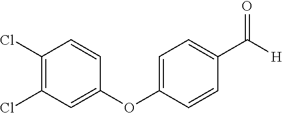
C1(Cl)=C(Cl)C=C(OC2=CC=C(C([H])=O)C=C2)C=C1
